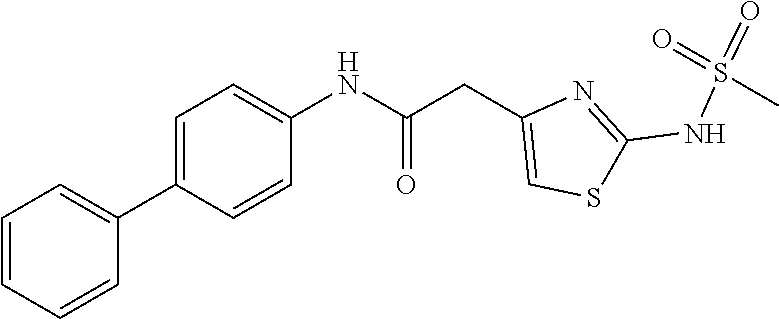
C1=CC=CC(C2=CC=C(NC(=O)CC3=CSC(NS(C)(=O)=O)=N3)C=C2)=C1
